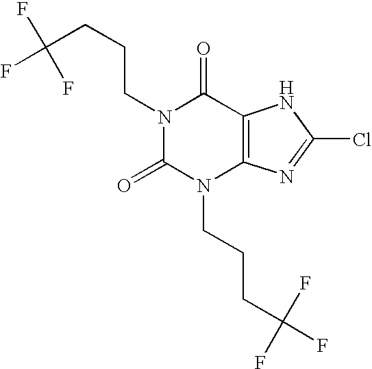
N1(CCCC(F)(F)F)C(=O)N(CCCC(F)(F)F)C2=C(C1=O)NC(Cl)=N2
